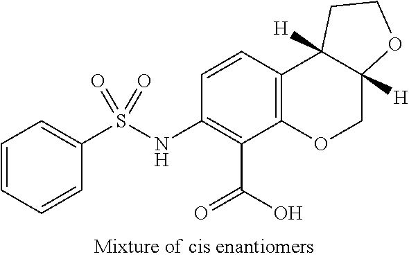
N(C1=C(C(=O)O)C2=C(C=C1)C1([H])C([H])(CO2)OCC1)S(C1=CC=CC=C1)(=O)=O
